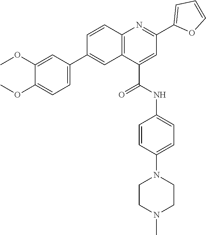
C12=C(C(C(=O)NC3=CC=C(N4CCN(C)CC4)C=C3)=CC(C3=CC=CO3)=N1)C=C(C1=CC=C(OC)C(OC)=C1)C=C2
